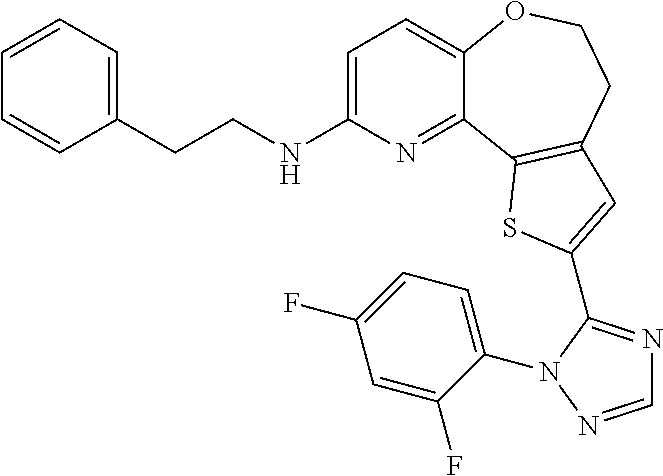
C1=C(NCCC2=CC=CC=C2)N=C2C(=C1)OCCC1=C2SC(C2=NC=NN2C2=CC=C(F)C=C2F)=C1
